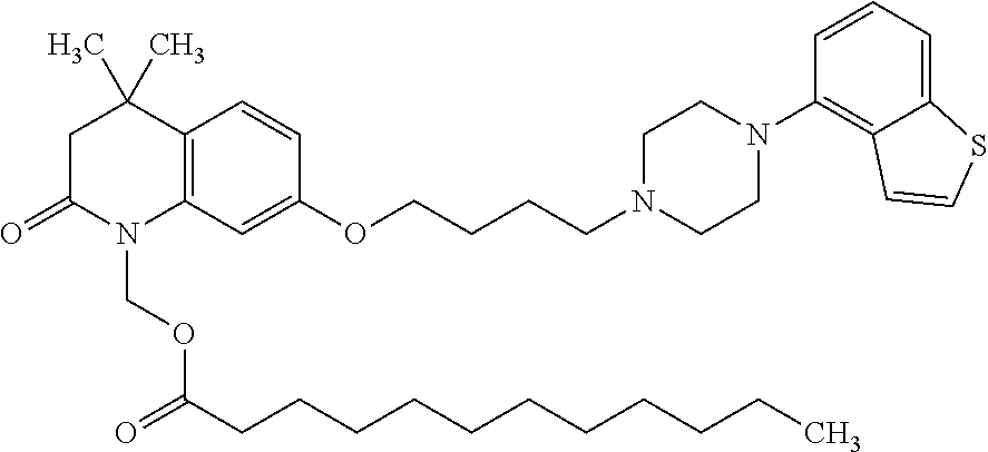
C12=C(C=CC(OCCCCN3CCN(C4=C5C(=CC=C4)SC=C5)CC3)=C1)C(C)(C)CC(=O)N2COC(=O)CCCCCCCCCCC
